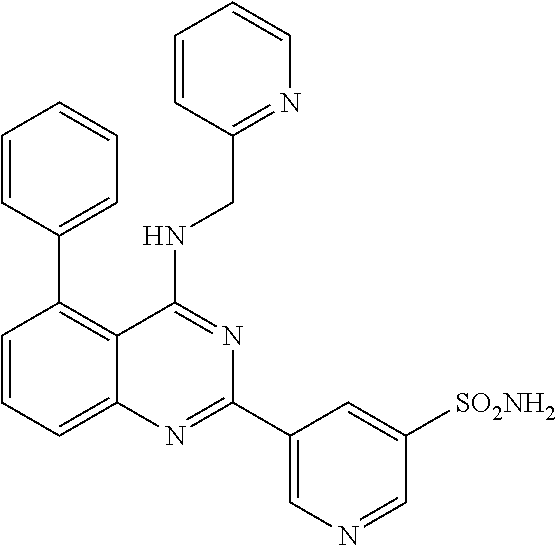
C1=CC=C2C(=C1C1=CC=CC=C1)C(NCC1=NC=CC=C1)=NC(C1=CN=CC([SO2NH2])=C1)=N2
